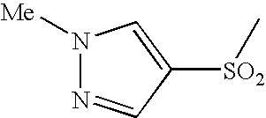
N1([Me])N=CC([SO2]C)=C1
